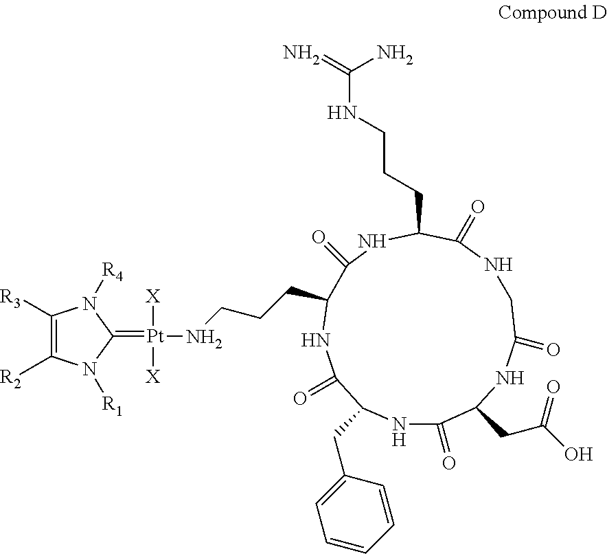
N1C(CC2=CC=CC=C2)C(=O)NC(CCCN[Pt](=C2N([R1])C([R2])=C([R3])N2[R4])([X])[X])C(=O)NC(CCCNC(=N)N)C(=O)NCC(=O)NC(CC(=O)O)C1=O
